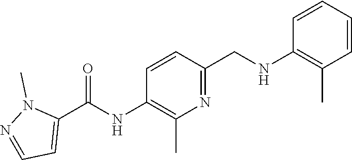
C1=CC(NC(C2=CC=NN2C)=O)=C(C)N=C1CNC1=C(C)C=CC=C1
